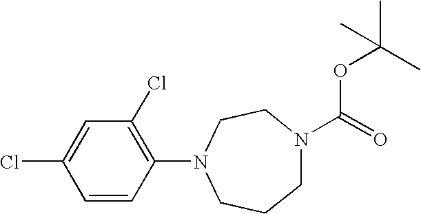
C1N(C(=O)OC(C)(C)C)CCN(C2=C(Cl)C=C(Cl)C=C2)CC1
